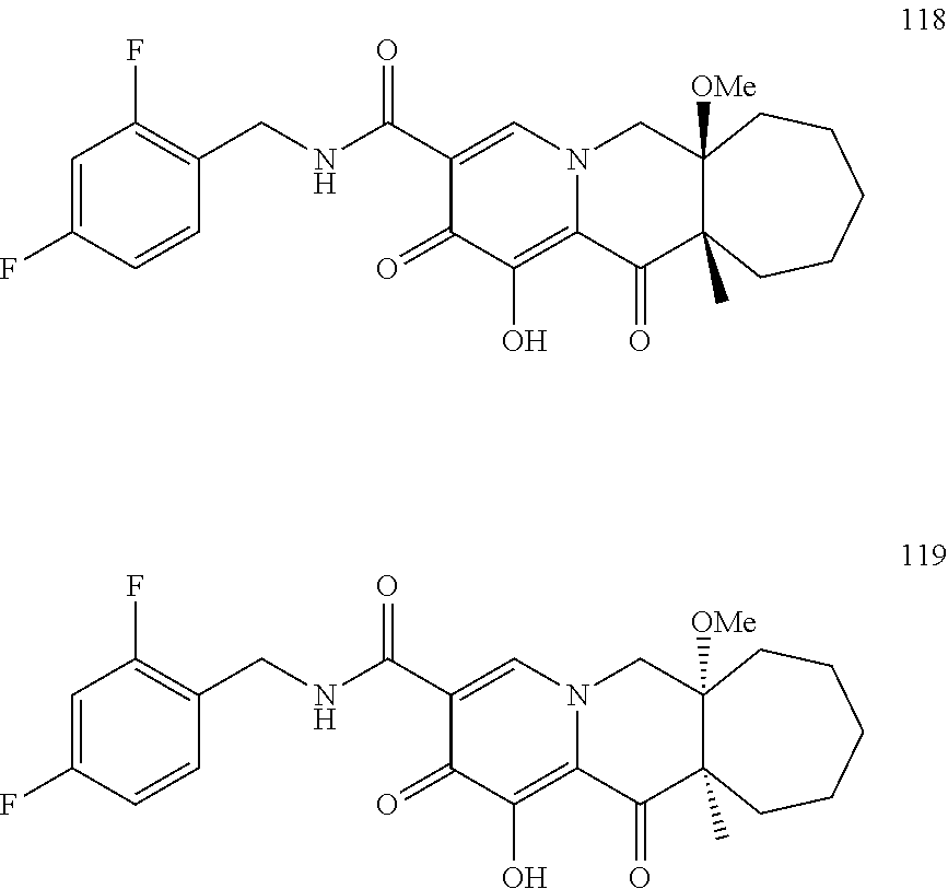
C1=C(F)C=CC(CNC(C2=CN3C(=C(O)C2=O)C(=O)C2(C)C([OMe])(C3)CCCCC2)=O)=C1F.C1=C(F)C=CC(CNC(C2=CN3C(=C(O)C2=O)C(=O)C2(C)C([OMe])(C3)CCCCC2)=O)=C1F
